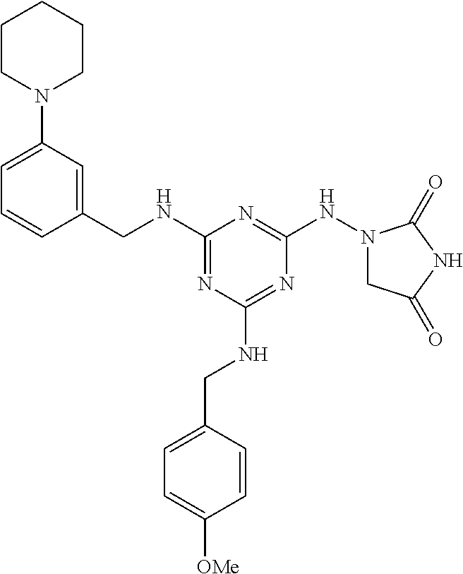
C1(NCC2=CC(N3CCCCC3)=CC=C2)=NC(NCC2=CC=C([OMe])C=C2)=NC(NN2CC(=O)NC2=O)=N1
